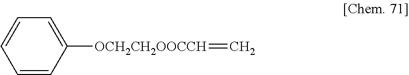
C1=CC([OCH2CH2OOCCH]=C)=CC=C1
